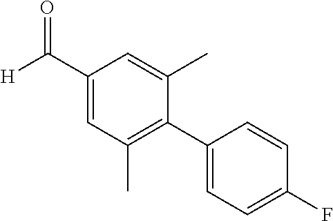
C1(C([H])=O)=CC(C)=C(C2=CC=C(F)C=C2)C(C)=C1
